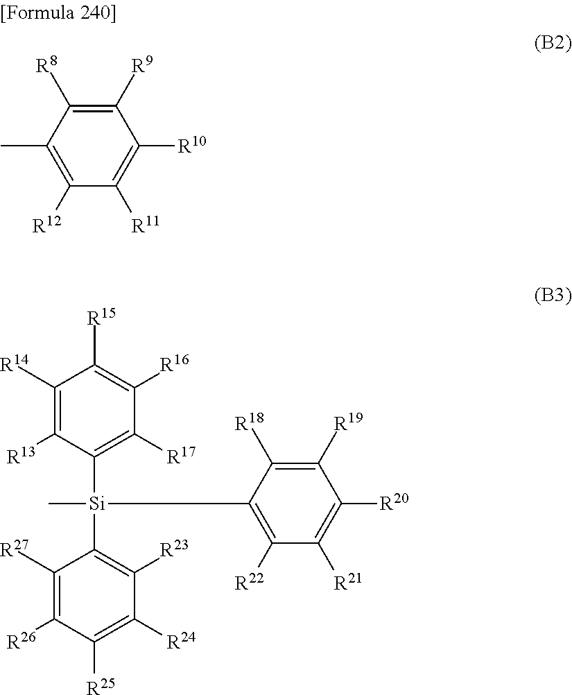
C1(C)=C([R12])C([R11])=C([R10])C([R9])=C1[R8].C1([R22])=C([Si](C2=C([R17])C([R16])=C([R15])C([R14])=C2[R13])(C2=C([R23])C([R24])=C([R25])C([R26])=C2[R27])C)C([R18])=C([R19])C([R20])=C1[R21]
